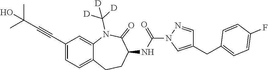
C(C1=CC=C2C(=C1)N(C([D])([D])[D])C(=O)C(NC(=O)N1N=CC(CC3=CC=C(F)C=C3)=C1)CC2)#CC(C)(C)O
